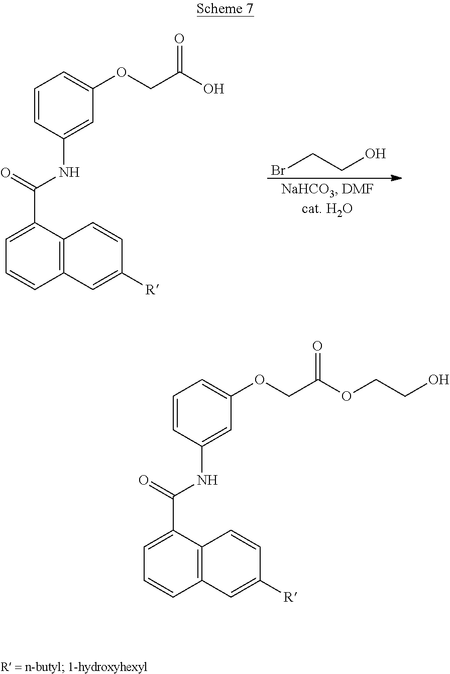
BrCCO.C12=C(C(C(NC3=CC(OCC(O)=O)=CC=C3)=O)=CC=C1)C=CC([R])=C2.C12=C(C(C(NC3=CC(OCC(OCCO)=O)=CC=C3)=O)=CC=C1)C=CC([R])=C2
